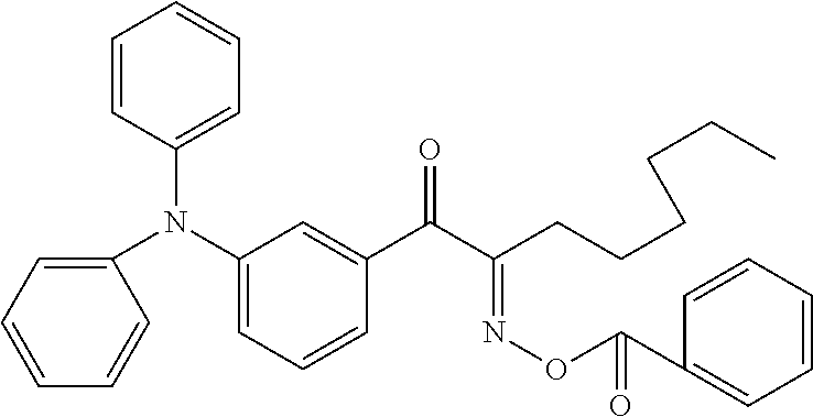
C1=CC=CC(N(C2=CC=CC(C(C(CCCCCC)=NOC(C3=CC=CC=C3)=O)=O)=C2)C2=CC=CC=C2)=C1
